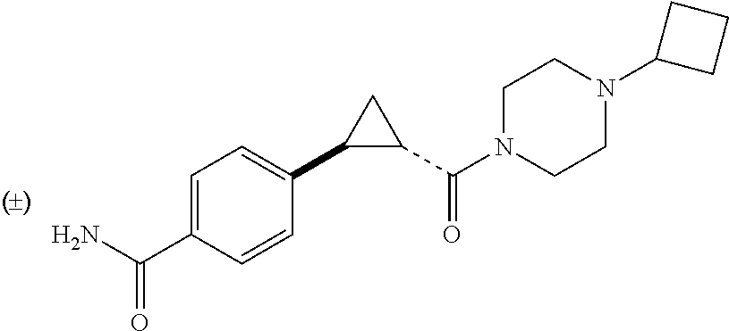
C1C(C(N2CCN(C3CCC3)CC2)=O)C1C1=CC=C(C(N)=O)C=C1
